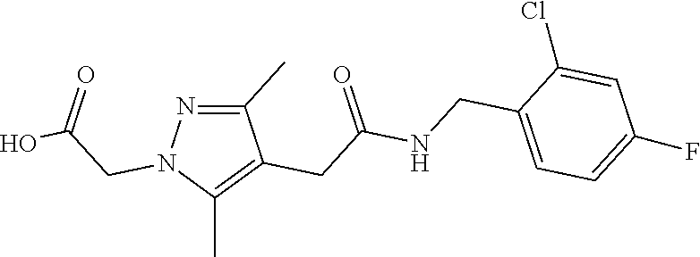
C1(C)=NN(CC(=O)O)C(C)=C1CC(=O)NCC1=CC=C(F)C=C1Cl
